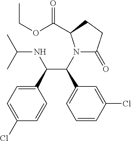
C1(C(NC(C)C)C(C2=CC=CC(Cl)=C2)N2C(=O)CCC2C(OCC)=O)=CC=C(Cl)C=C1
